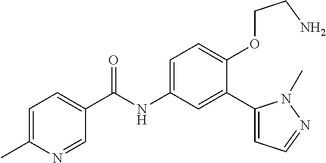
C1=C(C)N=CC(C(=O)NC2=CC=C(OCCN)C(C3=CC=NN3C)=C2)=C1
